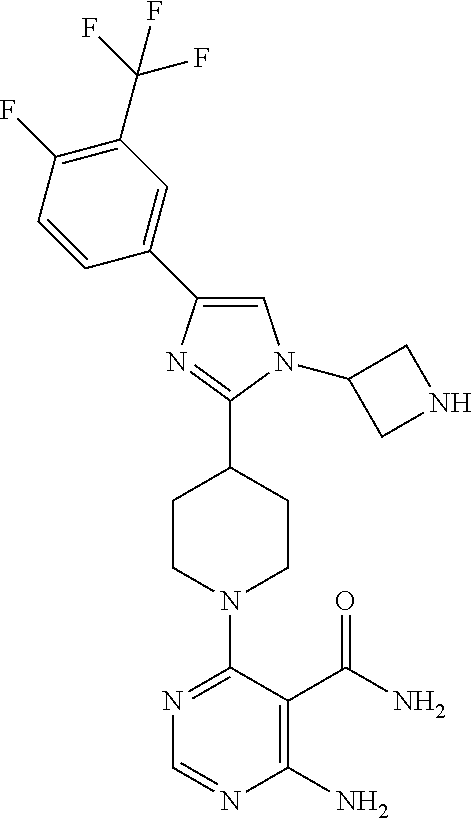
N1=C(N2CCC(C3=NC(C4=CC(C(F)(F)F)=C(F)C=C4)=CN3C3CNC3)CC2)C(C(N)=O)=C(N)N=C1
